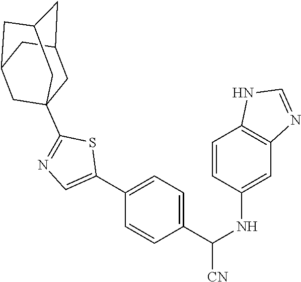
C1(C(NC2=CC3=C(C=C2)NC=N3)[CN])=CC=C(C2=CN=C(C34CC5CC(CC(C3)C5)C4)S2)C=C1
